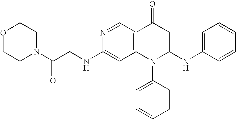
C1(NCC(N2CCOCC2)=O)=CC2=C(C=N1)C(=O)C=C(NC1=CC=CC=C1)N2C1=CC=CC=C1
